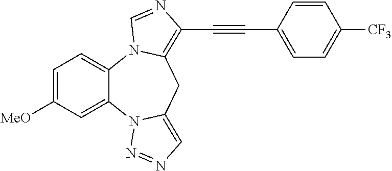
C1=C([MeO])C=C2C(=C1)N1C(=C(C#CC3=CC=C([CF3])C=C3)N=C1)CC1=CN=NN21
